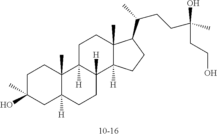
C1C(O)(C)CC2([H])C(C)(C1)C1([H])C([H])(CC2)C2([H])C(C)(CC1)C(C(CCC(O)(C)CCO)C)CC2
